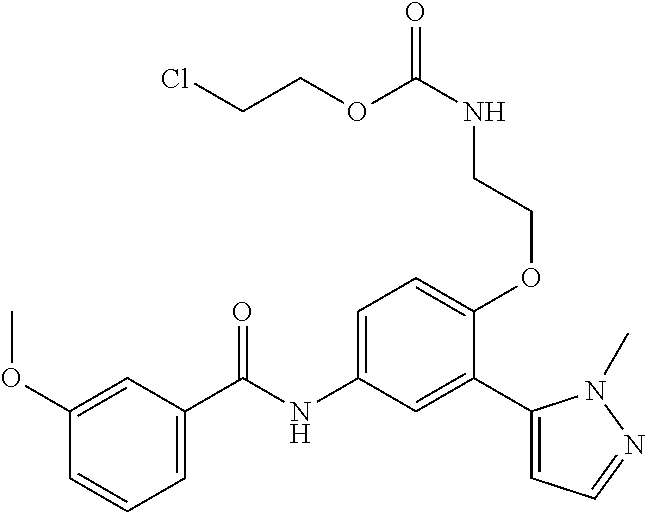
C1(OC)=CC(C(=O)NC2=CC=C(OCCNC(OCCCl)=O)C(C3=CC=NN3C)=C2)=CC=C1
